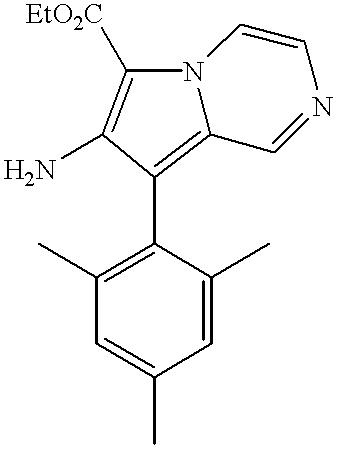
C1(C2=C3N(C([EtO2C])=C2N)C=CN=C3)=C(C)C=C(C)C=C1C
